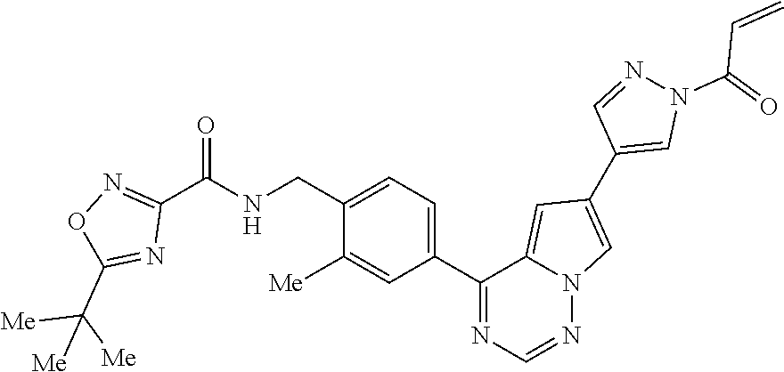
C1(C(NCC2=CC=C(C3=NC=NN4C3=CC(C3=CN(C(=O)C=C)N=C3)=C4)C=C2[Me])=O)=NOC(C([Me])([Me])[Me])=N1
